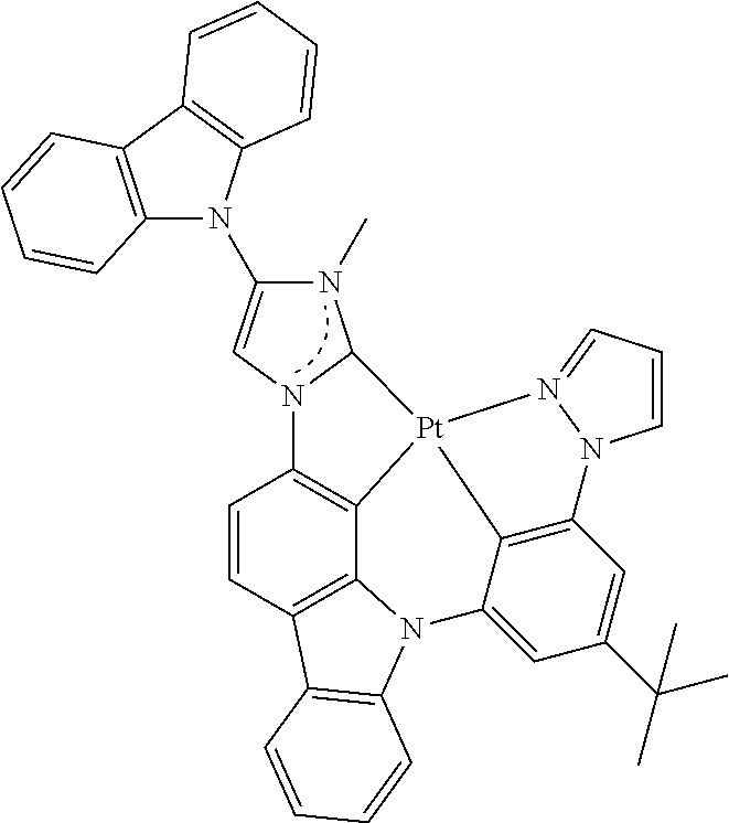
C1=CC2=C3C4=C1N1C(N(C)C(N5C6=C(C7=C5C=CC=C7)C=CC=C6)=C1)[Pt]41C4=C(C=C(C(C)(C)C)C=C4N3C3=C2C=CC=C3)N2C=CC=N12
